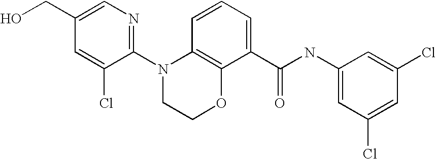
C1(N2CCOC3=C2C=CC=C3C(NC2=CC(Cl)=CC(Cl)=C2)=O)=NC=C(CO)C=C1Cl
